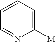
C1=CC=C([M])N=C1
